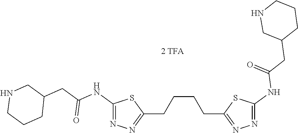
C1(CCCCC2=NN=C(NC(CC3CCCNC3)=O)S2)=NN=C(NC(CC2CNCCC2)=O)S1
